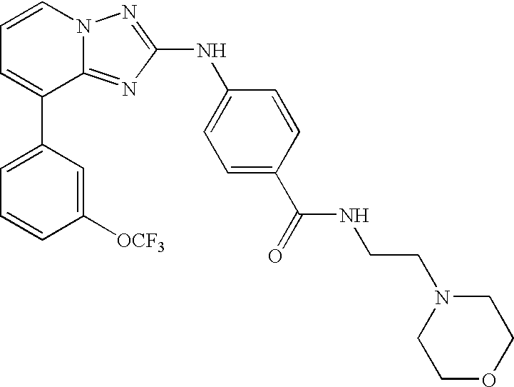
C1=C(C2=CC=CN3C2=NC(NC2=CC=C(C(=O)NCCN4CCOCC4)C=C2)=N3)C=C([OCF3])C=C1
